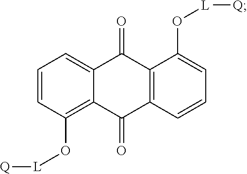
C12=CC=CC(O[L][Q])=C1C(=O)C1=C(C2=O)C(O[L][Q])=CC=C1
